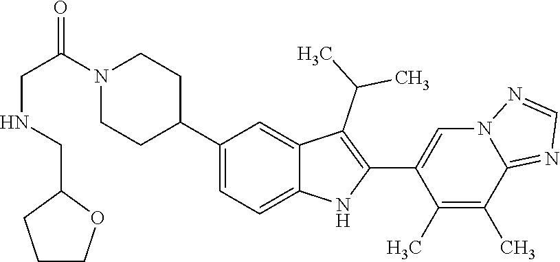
C1(C2CCN(C(CNCC3CCCO3)=O)CC2)=CC=C2C(=C1)C(C(C)C)=C(C1=CN3C(=NC=N3)C(C)=C1C)N2
